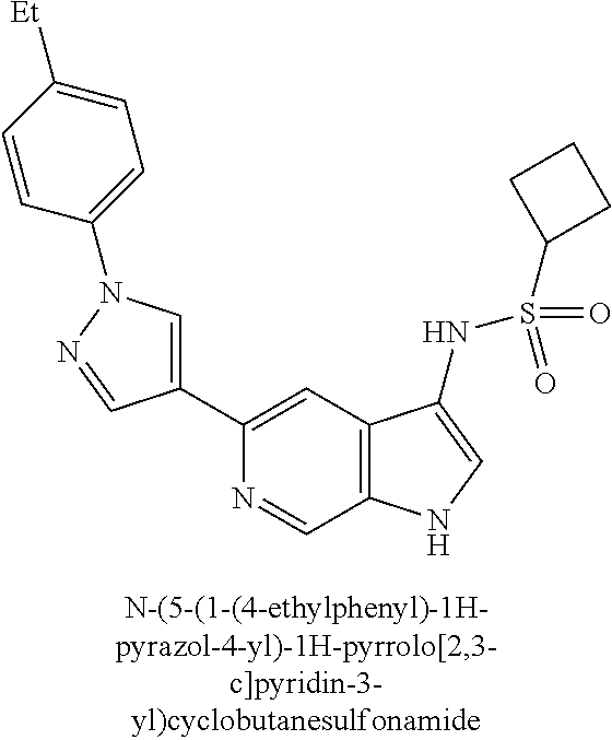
C1(C2=CN(C3=CC=C([Et])C=C3)N=C2)=CC2=C(C=N1)NC=C2NS(=O)(=O)C1CCC1
